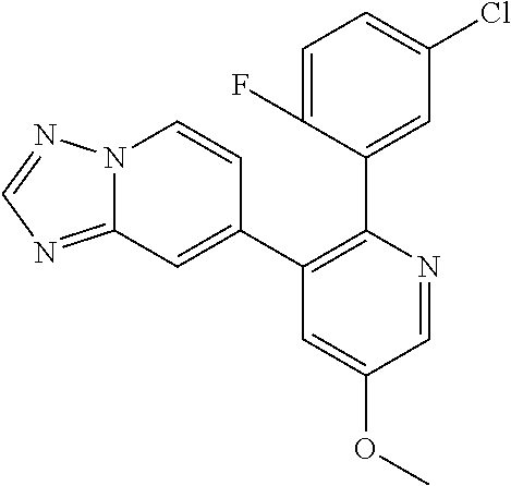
C1=C(F)C(C2=C(C3=CC4=NC=NN4C=C3)C=C(OC)C=N2)=CC(Cl)=C1
